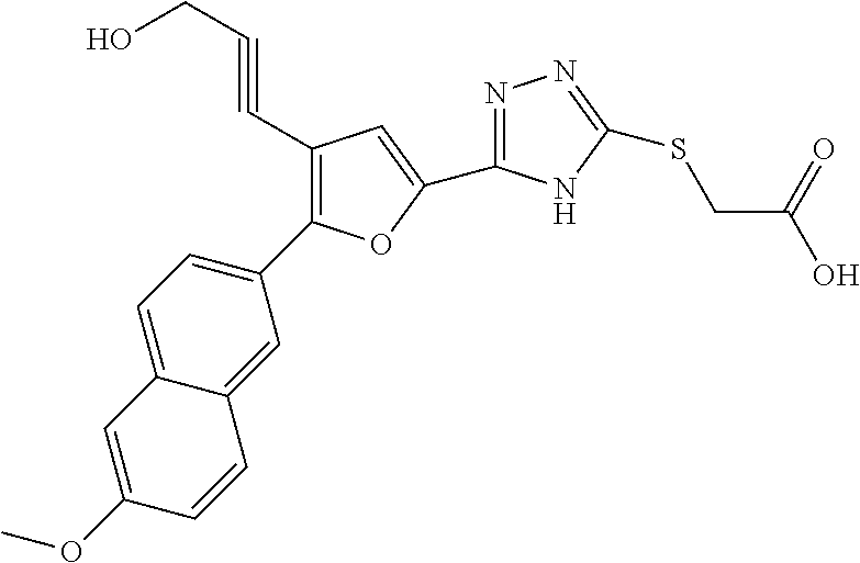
C1(C#CCO)=C(C2=CC=C3C(=C2)C=CC(OC)=C3)OC(C2=NN=C(SCC(O)=O)N2)=C1
